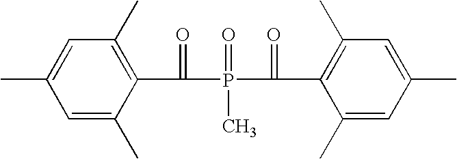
C1=C(C)C(C(=O)P(=O)(C(=O)C2=C(C)C=C(C)C=C2C)C)=C(C)C=C1C
